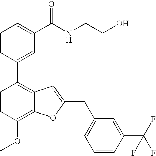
C1=CC(C2=C3C(=C(OC)C=C2)OC(CC2=CC=CC(C(F)(F)F)=C2)=C3)=CC(C(NCCO)=O)=C1
